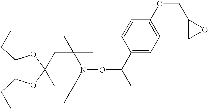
C1C(C)(C)N(OC(C)C2=CC=C(OCC3CO3)C=C2)C(C)(C)CC1(OCCC)OCCC
